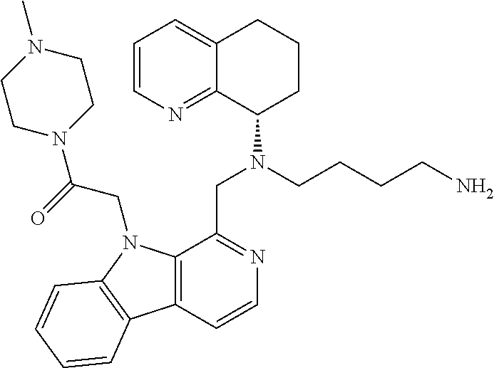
C1=CN=C2C(=C1)CCCC2N(CC1=NC=CC2=C1N(CC(N1CCN(C)CC1)=O)C1=C2C=CC=C1)CCCCN
